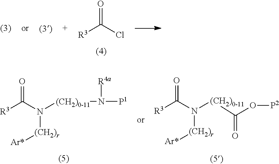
[R3]C(=O)Cl.N([(CH2)0-11]N([R4a])[P1])([(CH2)r][Ar*])C(=O)[R3].N([(CH2)0-11]C(=O)O[P2])([(CH2)r][Ar*])C(=O)[R3]
